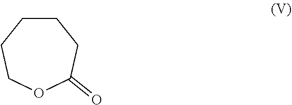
C1CCCOC(=O)C1
